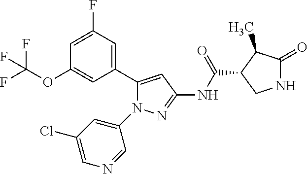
N1C(=O)C(C)C(C(NC2=NN(C3=CC(Cl)=CN=C3)C(C3=CC(F)=CC(OC(F)(F)F)=C3)=C2)=O)C1
